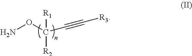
NOC([R2])([R1])C#C[R3]
